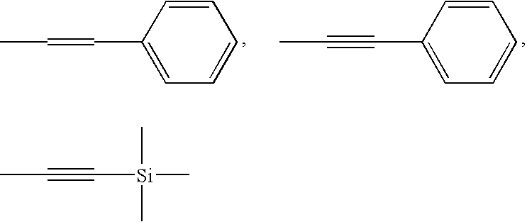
CC=CC1=CC=CC=C1.CC#CC1=CC=CC=C1.CC#C[Si](C)(C)C
